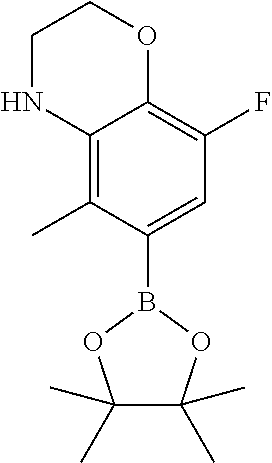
C12=C(C)C(B3OC(C)(C)C(C)(C)O3)=CC(F)=C1OCCN2
